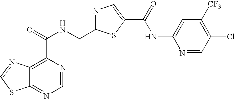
C12=NC=NC(C(=O)NCC3=NC=C(C(=O)NC4=CC([CF3])=C(Cl)C=N4)S3)=C1N=CS2
